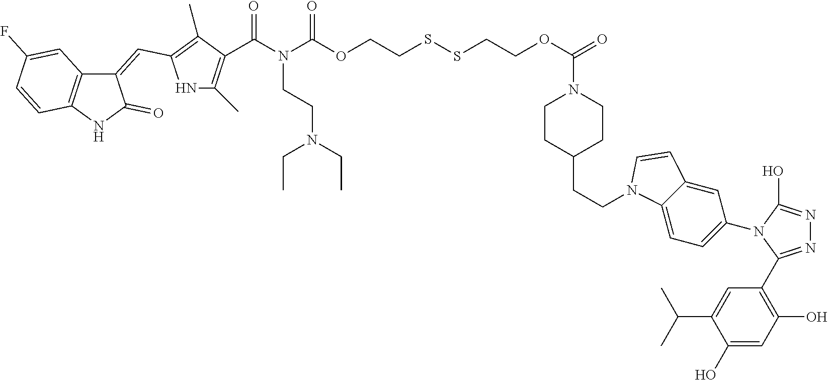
C(N(C(OCCSSCCOC(=O)N1CCC(CCN2C3=CC=C(N4C(O)=NN=C4C4=C(O)C=C(O)C(C(C)C)=C4)C=C3C=C2)CC1)=O)CCN(CC)CC)(=O)C1=C(C)NC(C=C2C(=O)NC3=C2C=C(F)C=C3)=C1C
